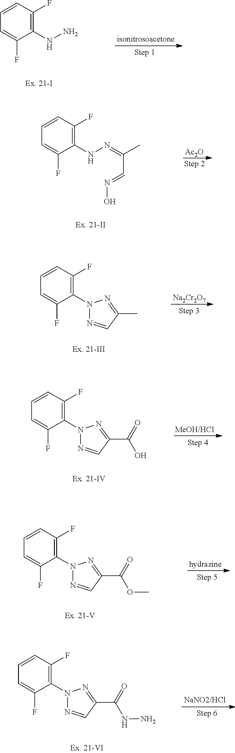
C1=CC(F)=C(N2N=CC(C(=O)O)=N2)C(F)=C1.C1=CC(F)=C(N2N=CC(C(=O)OC)=N2)C(F)=C1.C1=CC(F)=C(N2N=CC(C(=O)NN)=N2)C(F)=C1.C1=CC(F)=C(NN)C(F)=C1.C1=CC(F)=C(NN=C(C)C=NO)C(F)=C1.[Ac2O].[Na2Cr2O7].C1=CC(F)=C(N2N=CC(C)=N2)C(F)=C1
